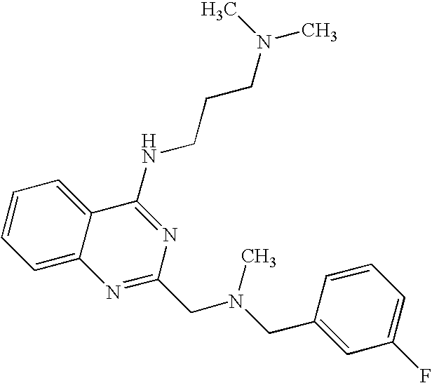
C1=C2C(=CC=C1)C(NCCCN(C)C)=NC(CN(CC1=CC(F)=CC=C1)C)=N2
